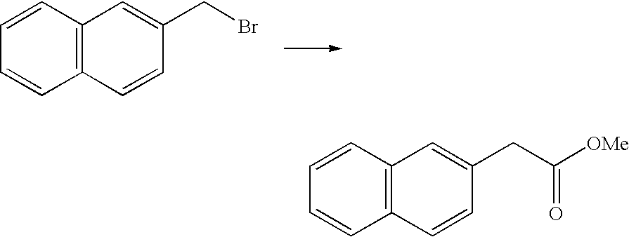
C1=C(CBr)C=CC2=C1C=CC=C2.C1=C(CC([OMe])=O)C=CC2=C1C=CC=C2
